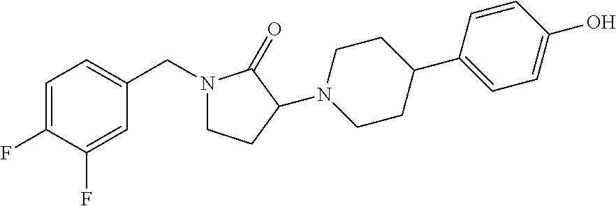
C1=CC(C2CCN(C3CCN(CC4=CC=C(F)C(F)=C4)C3=O)CC2)=CC=C1O
